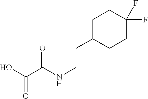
C(CNC(C(O)=O)=O)C1CCC(F)(F)CC1
